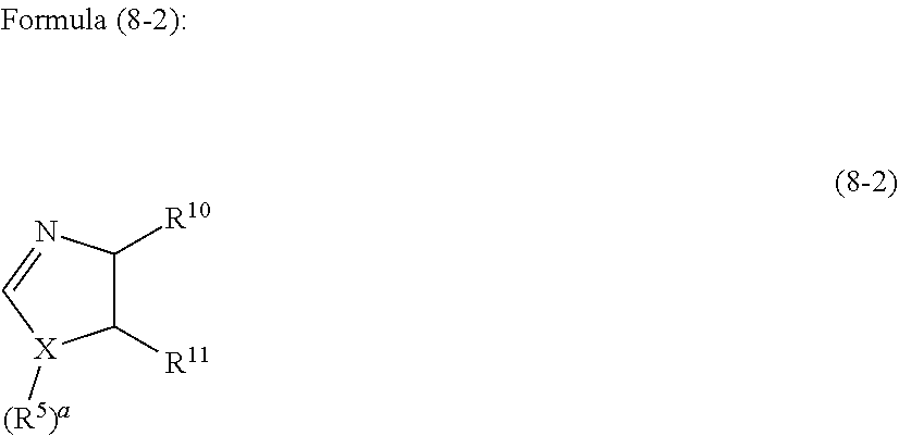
[R10]C1C([R11])[X]([(R5)a])C=N1
